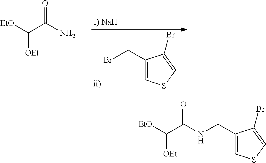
C1(CBr)=CSC=C1Br.C(C(N)=O)([EtO])[OEt].C1(CNC(C([EtO])[OEt])=O)=CSC=C1Br
